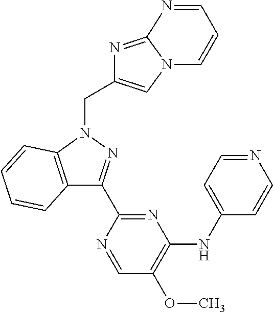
C12=C(N(CC3=CN4C(=N3)N=CC=C4)N=C1C1=NC(NC3=CC=NC=C3)=C(OC)C=N1)C=CC=C2
